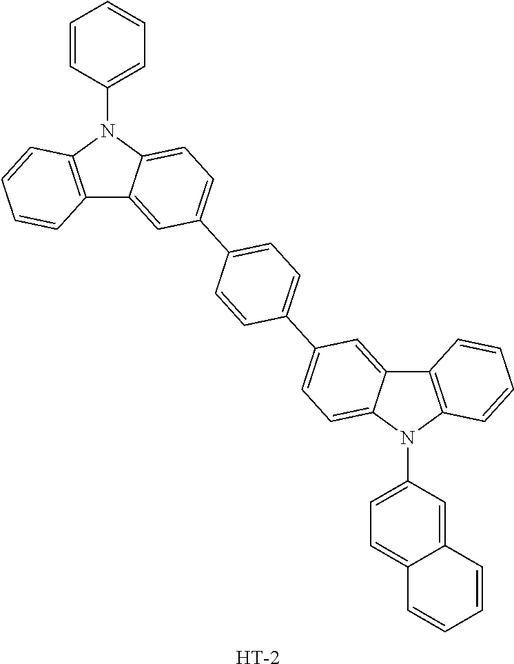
C12=C(N(C3=CC=CC=C3)C3=CC=C(C4=CC=C(C5=CC=C6C(=C5)C5=C(N6C6=CC=C7C(=C6)C=CC=C7)C=CC=C5)C=C4)C=C13)C=CC=C2.[H]
